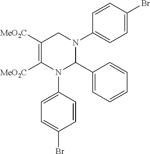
C1=C(Br)C=CC(N2CC([MeO2C])=C([MeO2C])N(C3=CC=C(Br)C=C3)C2C2=CC=CC=C2)=C1
